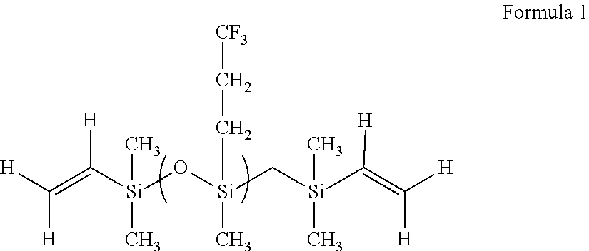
[H]C(=C([Si](O[Si](C[Si](C(=C([H])[H])[H])(C)C)(C)CC[CF3])(C)C)[H])[H]
